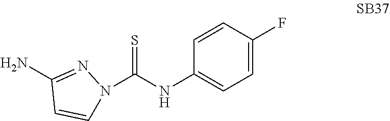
C1=CC(F)=CC=C1NC(=S)N1C=CC(N)=N1
